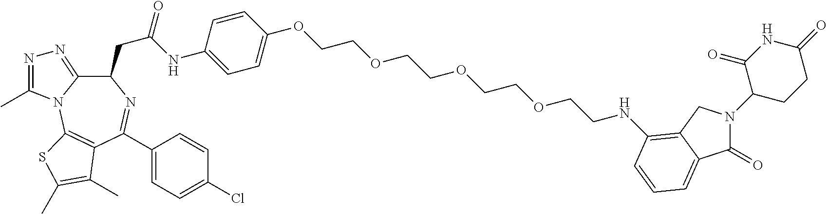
C1(CC(NC2=CC=C(OCCOCCOCCOCCNC3=C4CN(C5CCC(=O)NC5=O)C(=O)C4=CC=C3)C=C2)=O)C2=NN=C(C)N2C2=C(C(C3=CC=C(Cl)C=C3)=N1)C(C)=C(C)S2
